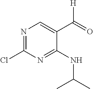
N1=C(Cl)N=C(NC(C)C)C(C(=O)[H])=C1
